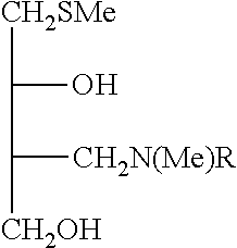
[CH2SMe]C(O)C([CH2N(Me)R])[CH2OH]
